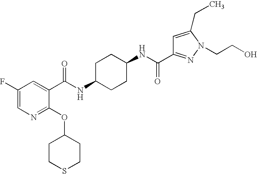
C1(F)=CN=C(OC2CCSCC2)C(C(NC2CCC(NC(=O)C3=NN(CCO)C(CC)=C3)CC2)=O)=C1
